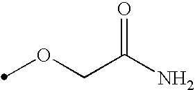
O(CC(N)=O)C
